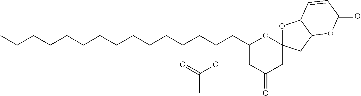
C(CCCCCCCCCCCC(CC1CC(=O)CC2(O1)OC1C(C2)OC(=O)C=C1)OC(C)=O)C
